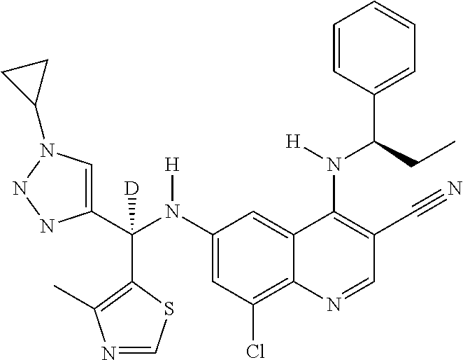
C1(N(C(C2=CN(C3CC3)NN2)(C2=C(C)N=CS2)[D])[H])=CC(Cl)=C2C(=C1)C(N(C(C1=CC=CC=C1)CC)[H])=C(C#N)C=N2
